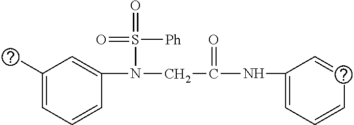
C1=CC=C(C)C=C1N(S(=O)([Ph])=O)CC(=O)NC1=CC=CN=C1
